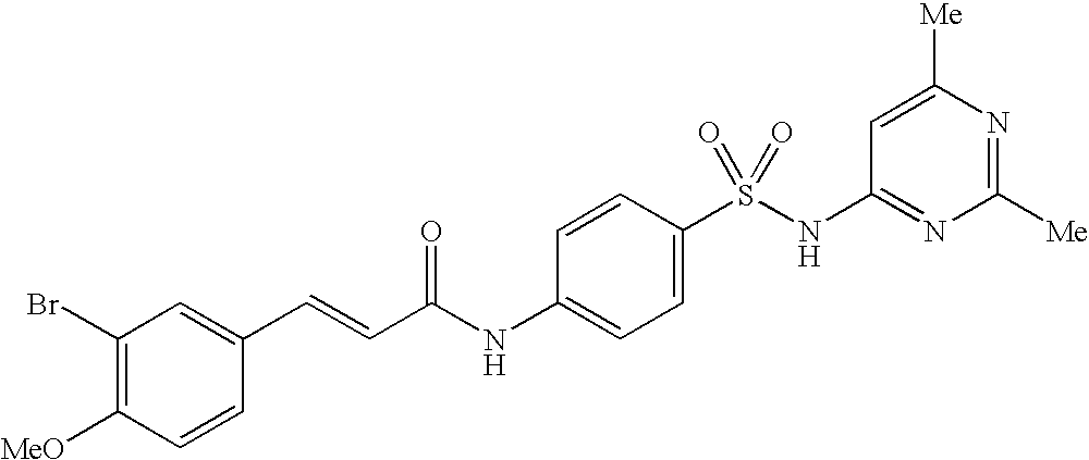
C1(Br)=C([MeO])C=CC(C=CC(NC2=CC=C(S(NC3=NC([Me])=NC([Me])=C3)(=O)=O)C=C2)=O)=C1
